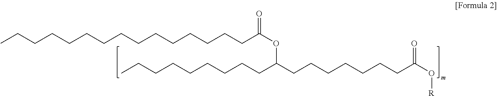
C(CCCCCCCCCCCCC(OC(CCCCCCCC(O[R])=O)CCCCCCCCC)=O)CC
